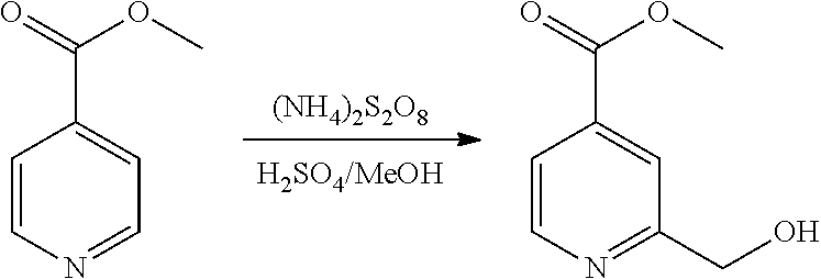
[(NH4)2S2O8].C1=CN=CC=C1C(=O)OC.C1=CN=C(CO)C=C1C(=O)OC
